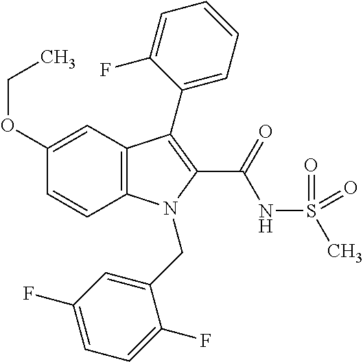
C1(OCC)=CC2=C(C=C1)N(CC1=CC(F)=CC=C1F)C(C(NS(C)(=O)=O)=O)=C2C1=CC=CC=C1F
